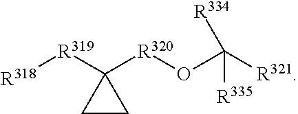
[R319]([R318])C1([R320]OC([R321])([R334])[R335])CC1
